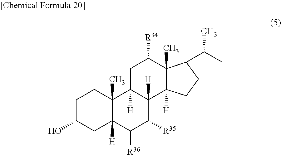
C1C(O)CC2([H])C(C)(C1)C1([H])C([H])(C([R35])C2[R36])C2([H])C(C)(C([R34])C1)C(C(C)C)CC2
